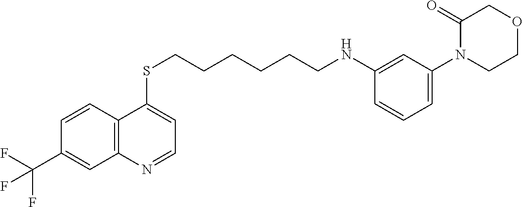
C12=C(C=CC(C(F)(F)F)=C1)C(SCCCCCCNC1=CC(N3CCOCC3=O)=CC=C1)=CC=N2
